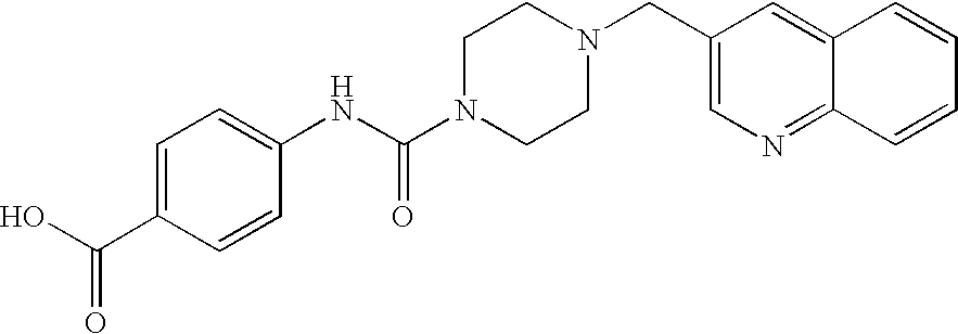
C1=C(C(O)=O)C=CC(NC(N2CCN(CC3=CN=C4C(=C3)C=CC=C4)CC2)=O)=C1
